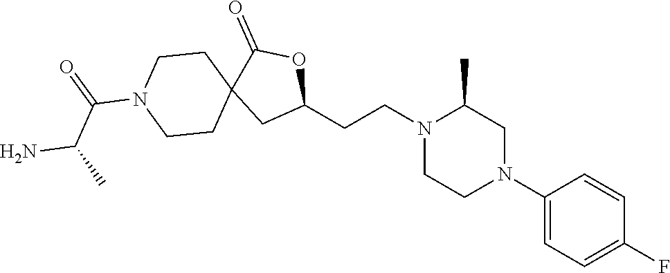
C1(N2CC(C)N(CCC3OC(=O)C4(C3)CCN(C(=O)C(N)C)CC4)CC2)=CC=C(F)C=C1
